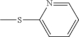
C1=NC(SC)=CC=C1
